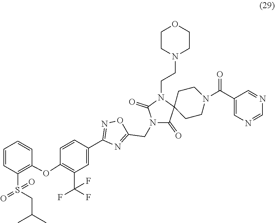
C1(C2=CC(C(F)(F)F)=C(OC3=C(S(CC(C)C)(=O)=O)C=CC=C3)C=C2)=NOC(CN2C(=O)C3(CCN(C(C4=CN=CN=C4)=O)CC3)N(CCN3CCOCC3)C2=O)=N1
